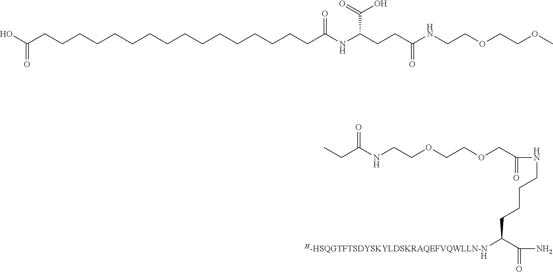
[H].C(NCCOCCOCC(NCCCCC([H-HSQGTFTSDYSKYLDSKRAQEFVQWLLN-N])C(N)=O)=O)(=O)CC.C(CCCCCCC(NC(CCC(NCCOCCOC)=O)C(O)=O)=O)CCCCCCCCCC(O)=O
